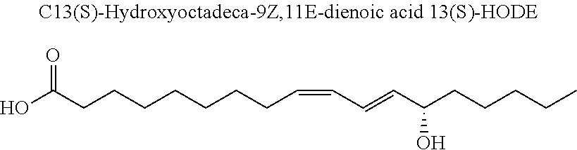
OC(CCCCCCCC=CC=CC(CCCCC)O)=O
